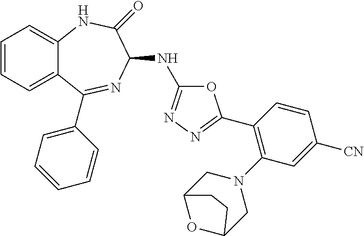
C1=CC=C2C(=C1)NC(=O)C(NC1=NN=C(C3=C(N4CC5OC(C4)CC5)C=C([CN])C=C3)O1)N=C2C1=CC=CC=C1
